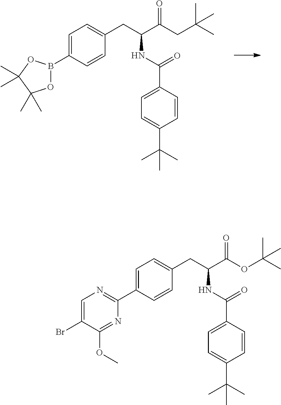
C1=C(B2OC(C)(C)C(C)(C)O2)C=CC(CC(C(=O)CC(C)(C)C)NC(C2=CC=C(C(C)(C)C)C=C2)=O)=C1.C1=C(C2=NC=C(Br)C(OC)=N2)C=CC(CC(C(=O)OC(C)(C)C)NC(C2=CC=C(C(C)(C)C)C=C2)=O)=C1
